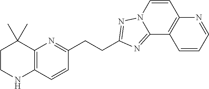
C1CNC2=C(C1(C)C)N=C(CCC1=NN3C=CC4=C(C=CC=N4)C3=N1)C=C2
